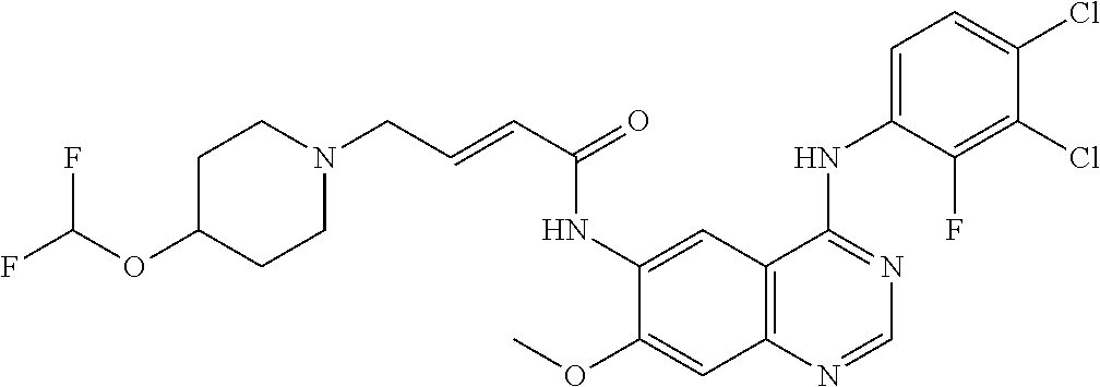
C12=C(N=CN=C1NC1=CC=C(Cl)C(Cl)=C1F)C=C(OC)C(NC(C=CCN1CCC(OC(F)F)CC1)=O)=C2
